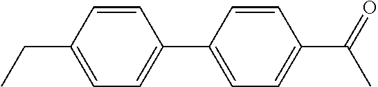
C(C1=CC=C(C2=CC=C(C(=O)C)C=C2)C=C1)C
